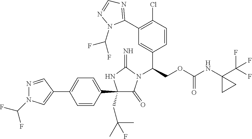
C1(C2=CC=C(C3=CN(C(F)F)N=C3)C=C2)(CC(C)(F)C)C(=O)N(C(COC(NC2(C(F)(F)F)CC2)=O)C2=CC(C3=NC=NN3C(F)F)=C(Cl)C=C2)C(=N)N1
